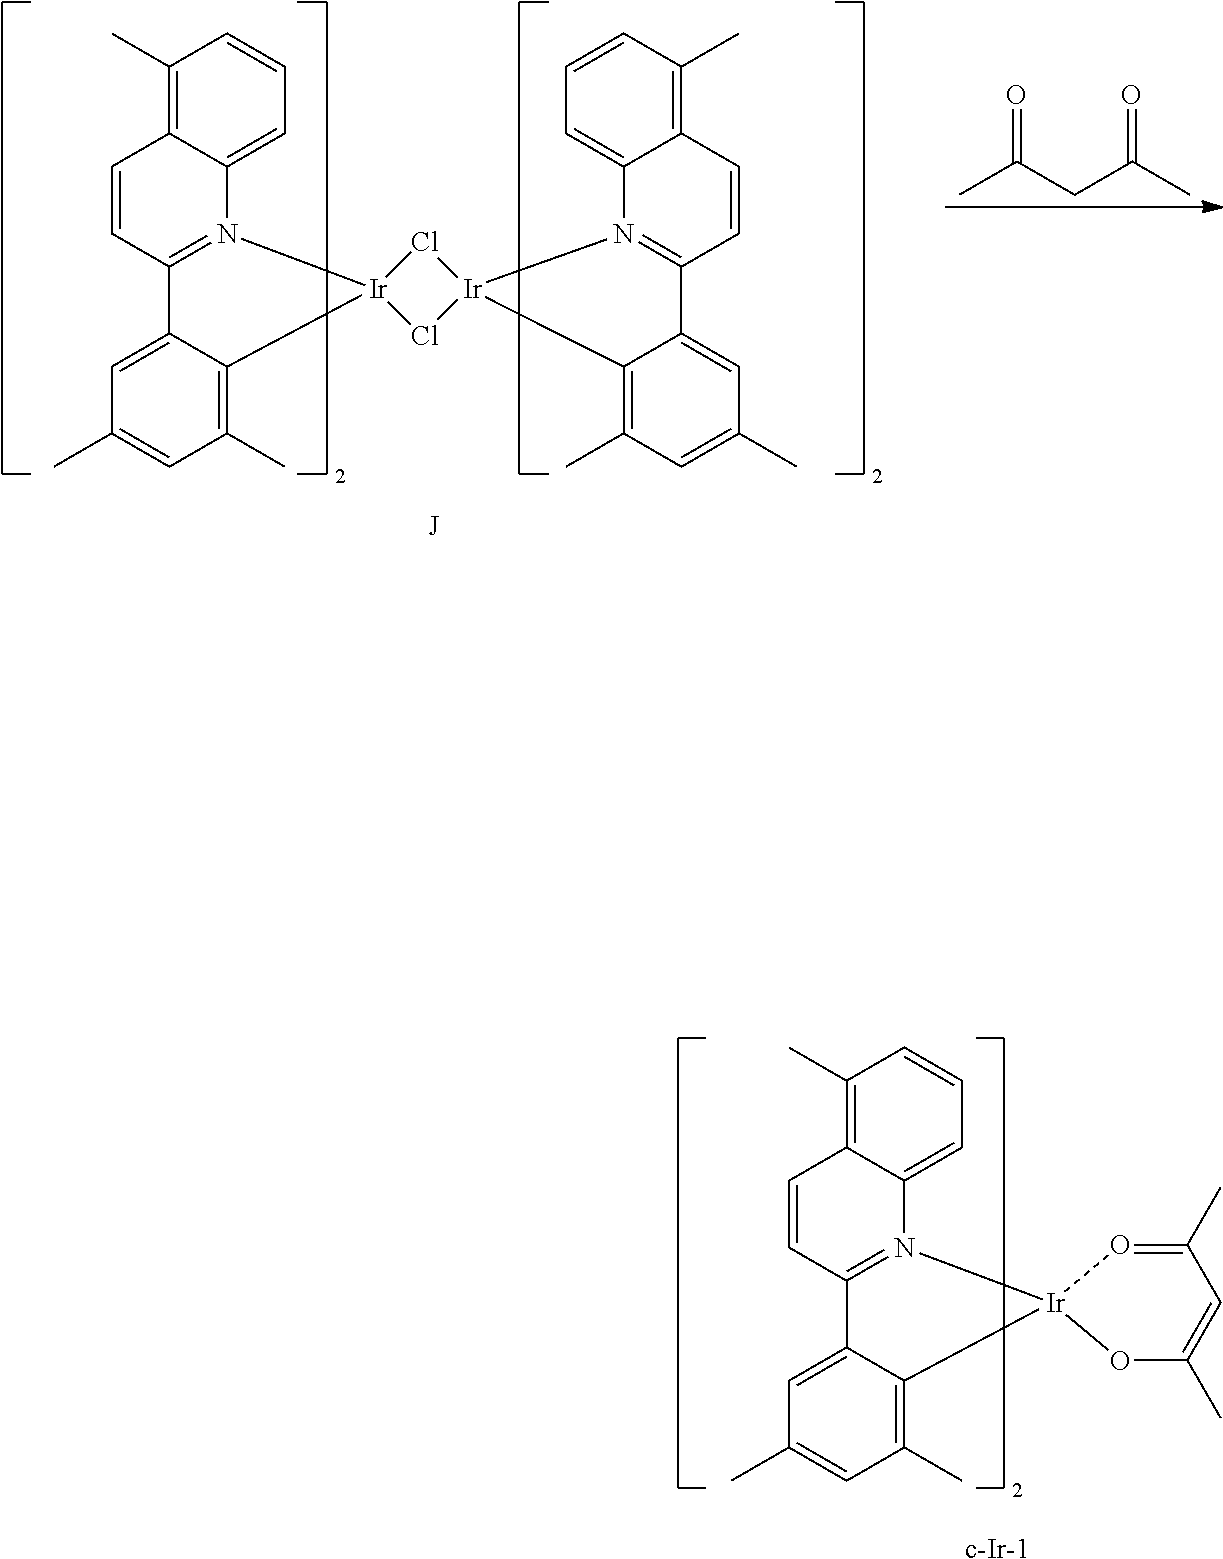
C1(C)=C2C(=CC=C1)N1=C(C=C2)C2=CC(C)=CC(C)=C2[Ir]12OC(C)=CC(C)=O2.[c-Ir-1].C1(C)=C2C(=CC=C1)N1=C(C=C2)C2=CC(C)=CC(C)=C2[Ir]12Cl[Ir]1(Cl2)N2=C(C=CC3=C(C)C=CC=C32)C2=CC(C)=CC(C)=C12.CC(CC(C)=O)=O.[J]
